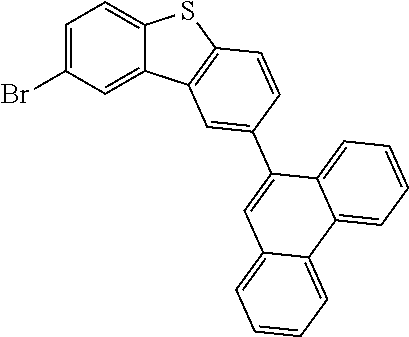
C1=C(Br)C=C2C(=C1)SC1=C2C=C(C2=CC3=CC=CC=C3C3=CC=CC=C23)C=C1
